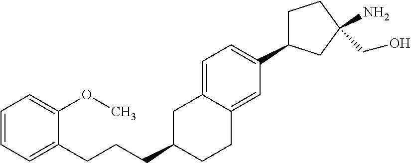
C1=C2C(=CC(C3CCC(N)(CO)C3)=C1)CCC(CCCC1=CC=CC=C1OC)C2
